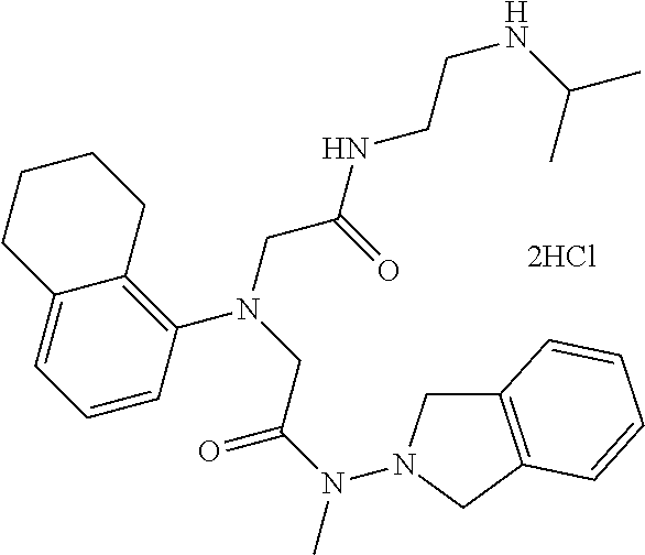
N(C(CN(CC(=O)NCCNC(C)C)C1=C2C(=CC=C1)CCCC2)=O)(C)N1CC2=C(C1)C=CC=C2
